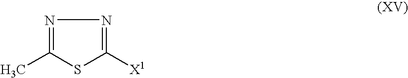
N1=C(C)SC([X1])=N1
